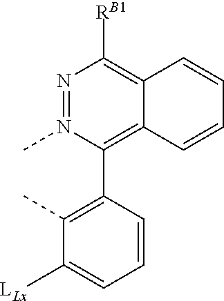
N1=N(C)C(C2=C(C)C([LLx])=CC=C2)=C2C(=C1[RB1])C=CC=C2
